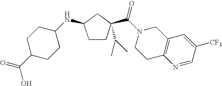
C1CC(C(N2CCC3=C(C2)C=C([CF3])C=N3)=O)(C(C)C)CC1NC1CCC(C(O)=O)CC1
